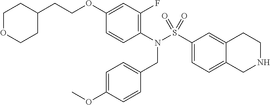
C12=CC=C(S(N(C3=C(F)C=C(OCCC4CCOCC4)C=C3)CC3=CC=C(OC)C=C3)(=O)=O)C=C1CCNC2
